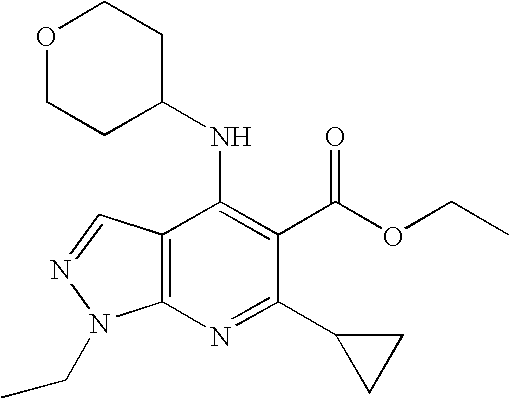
C12=C(N=C(C3CC3)C(C(OCC)=O)=C1NC1CCOCC1)N(CC)N=C2
